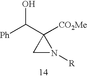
[Ph]C(C1([CO2Me])CN1[R])O
